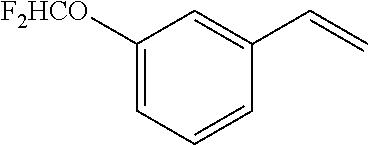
C1(C=C)=CC([F2HCO])=CC=C1
